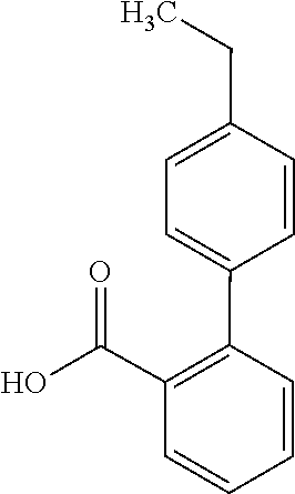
OC(C1=C(C2=CC=C(CC)C=C2)C=CC=C1)=O
